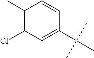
C1(C(C)(C)C)=CC(Cl)=C(C)C=C1
